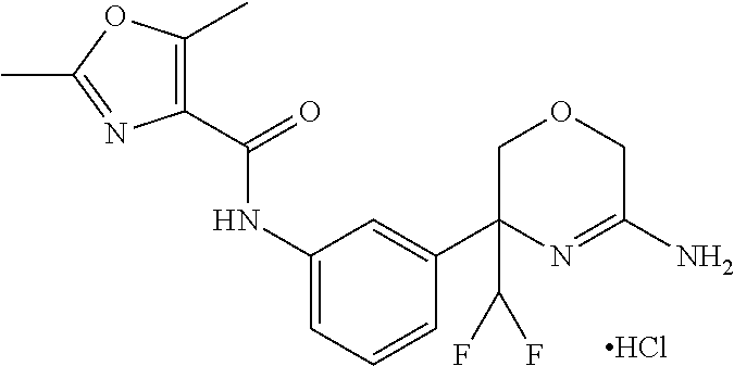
Cl.N(C1=CC=CC(C2(C(F)F)COCC(N)=N2)=C1)C(C1=C(C)OC(C)=N1)=O
